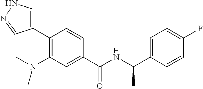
C1(C2=CNN=C2)=C(N(C)C)C=C(C(NC(C2=CC=C(F)C=C2)C)=O)C=C1
